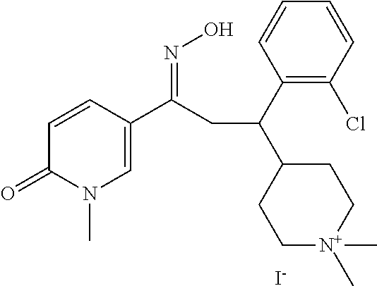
C1=CC(C(CC(C2CC[N+](C)(C)CC2)C2=C(Cl)C=CC=C2)=NO)=CN(C)C1=O.[I-]
